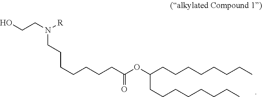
C(CCCCC(OC(CCCCCCCC)CCCCCCCC)=O)CCN(CCO)[R]
